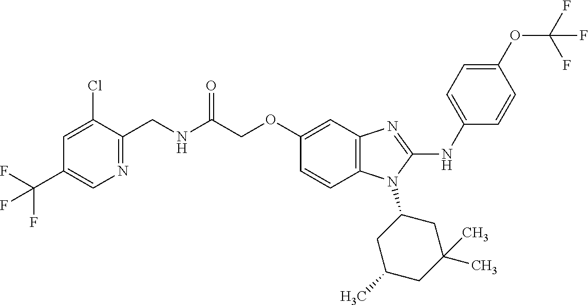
C1(Cl)=CC(C(F)(F)F)=CN=C1CNC(COC1=CC2=C(C=C1)N(C1CC(C)CC(C)(C)C1)C(NC1=CC=C(OC(F)(F)F)C=C1)=N2)=O
